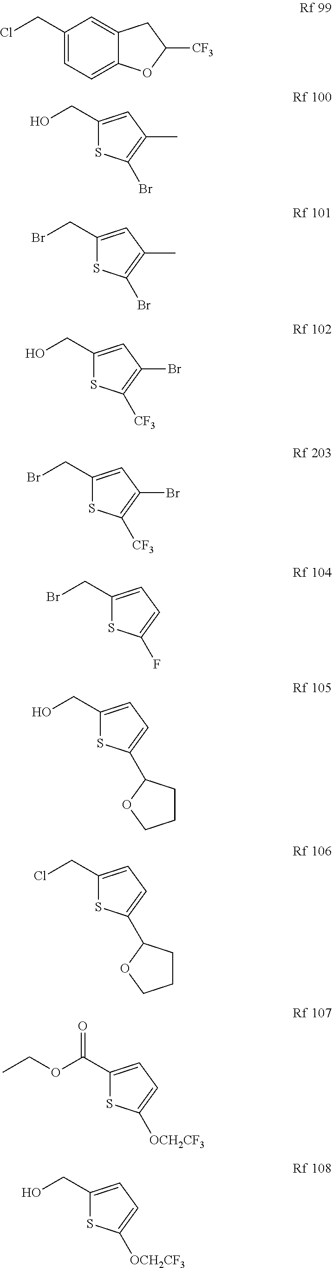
C1(CCl)=CC=C2C(=C1)CC([CF3])O2.C1(CO)=CC(C)=C(Br)S1.C1(CBr)=CC(C)=C(Br)S1.C1(CO)=CC(Br)=C([CF3])S1.C1(CBr)=CC(Br)=C([CF3])S1.C1(CBr)=CC=C(F)S1.C1(CO)=CC=C(C2CCCO2)S1.C1(CCl)=CC=C(C2CCCO2)S1.CCOC(C1=CC=C([OCH2CF3])S1)=O.C1(CO)=CC=C([OCH2CF3])S1
